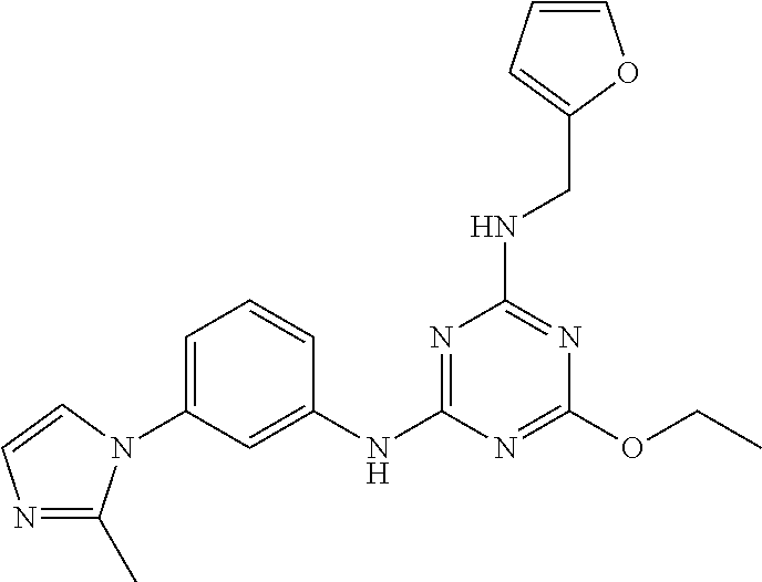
C1(OCC)=NC(NC2=CC(N3C(C)=NC=C3)=CC=C2)=NC(NCC2=CC=CO2)=N1
